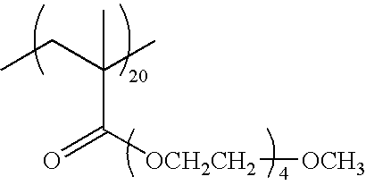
O=C([OCH2CH2][OCH3])C(CC)(C)C
